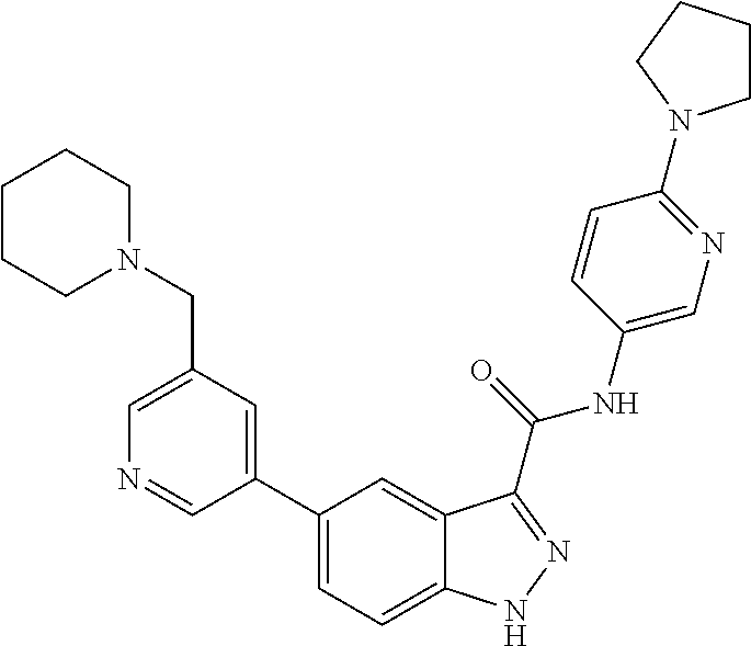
C1(CN2CCCCC2)=CN=CC(C2=CC=C3C(=C2)C(C(NC2=CN=C(N4CCCC4)C=C2)=O)=NN3)=C1
